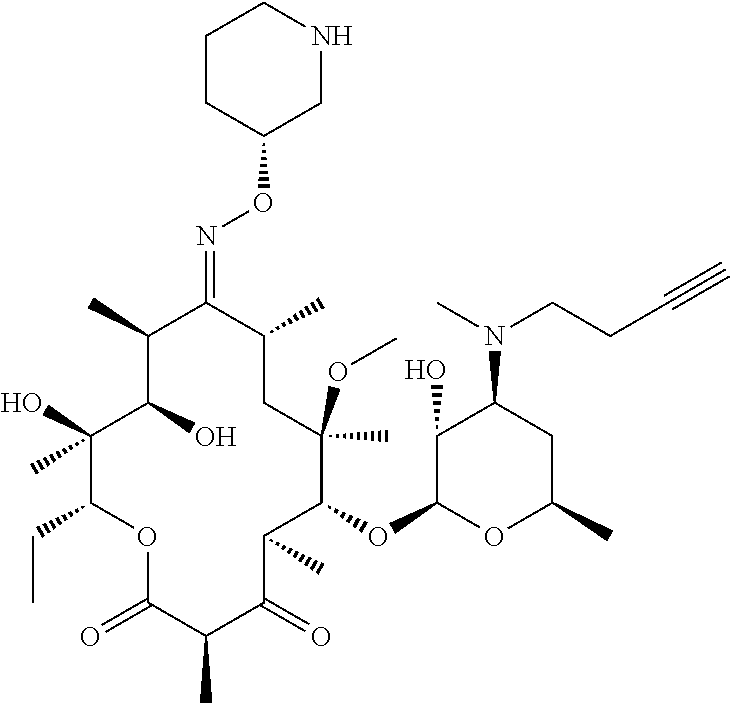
C1(O)C(O)(C)C(CC)OC(=O)C(C)C(=O)C(C)C(OC2OC(C)CC(N(C)CCC#C)C2O)C(C)(OC)CC(C)C(=NOC2CNCCC2)C1C
